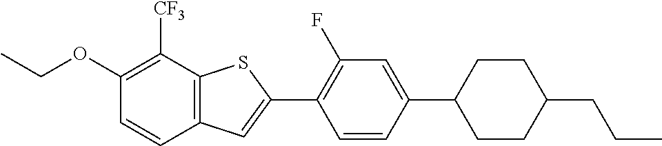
C1(OCC)=C([CF3])C2=C(C=C1)C=C(C1=C(F)C=C(C3CCC(CCC)CC3)C=C1)S2
